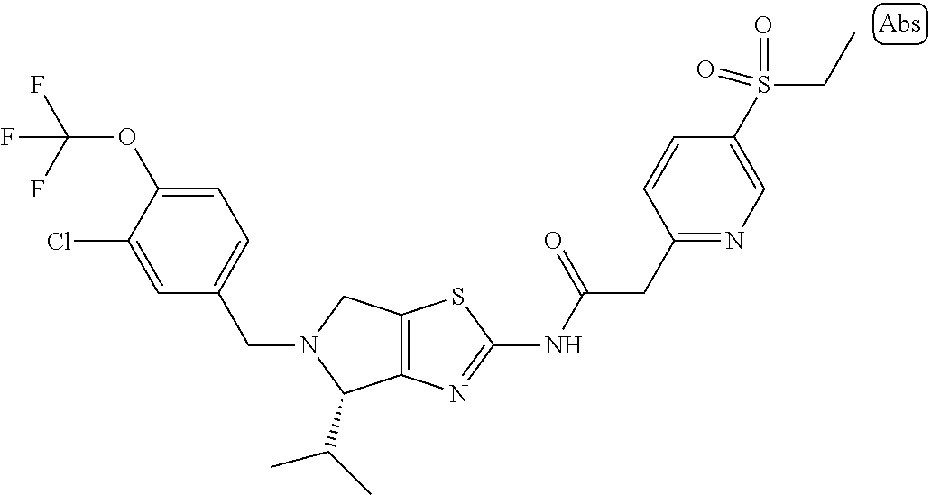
C12=C(N=C(NC(CC3=NC=C(S(=O)(=O)CC)C=C3)=O)S1)C(C(C)C)N(CC1=CC=C(OC(F)(F)F)C(Cl)=C1)C2
